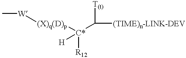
C[W][(X)q(D)p][C*](C([(TIME)n-LINK-DEV])[T(t)])([R12])[H]
